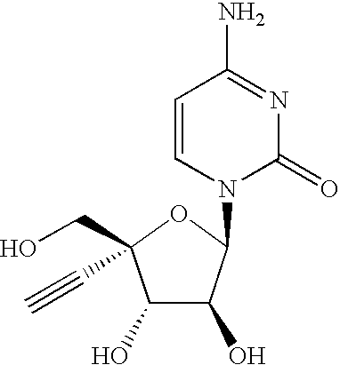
C1(O)C(O)C(N2C(=O)N=C(N)C=C2)OC1(CO)C#C
